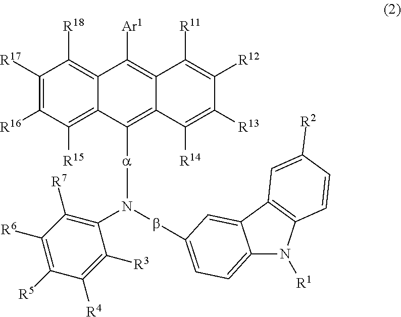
C1([R17])=C([R16])C([R15])=C2C(=C1[R18])C([Ar1])=C1C(=C2[a]N(C2=C([R7])C([R6])=C([R5])C([R4])=C2[R3])bC2=CC=C3C(=C2)C2=C(N3[R1])C=CC([R2])=C2)C([R14])=C([R13])C([R12])=C1[R11]
